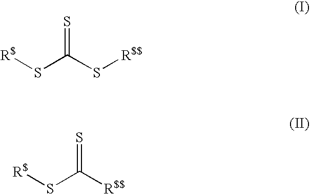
[R$]SC(S[R$$])=S.[R$]SC([R$$])=S
